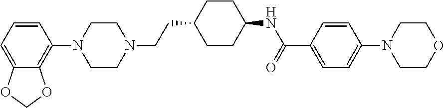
C1=CC=C2C(=C1N1CCN(CCC3CCC(NC(=O)C4=CC=C(N5CCOCC5)C=C4)CC3)CC1)OCO2
